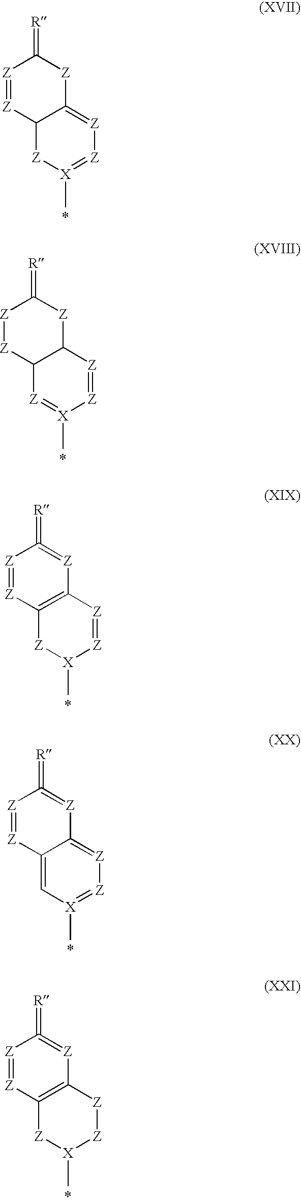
[Z]1=[Z]C2C(=[Z][Z]=[X](C)[Z]2)[Z]C1=[R].[Z]1[Z]C2C([Z]C1=[R])[Z]=[Z][X](C)=[Z]2.[Z]1=[Z]C2=C([Z]=C1=[R])[Z]=[Z][X](C)[Z]2.[Z]1=[Z]C2=C[X](C)=[Z][Z]=C2[Z]=C1=[R].[Z]1=[Z]C2=C([Z]=C1=[R])[Z][Z][X](C)[Z]2
